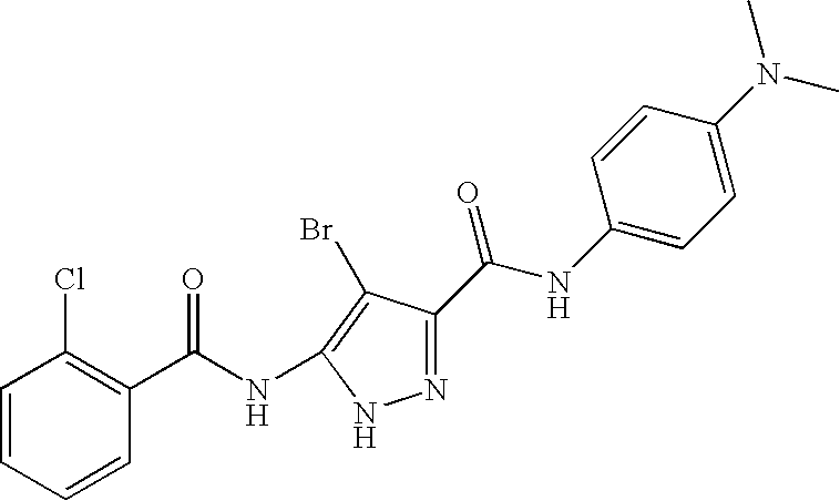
C1=CC=CC(C(NC2=C(Br)C(C(NC3=CC=C(N(C)C)C=C3)=O)=NN2)=O)=C1Cl
